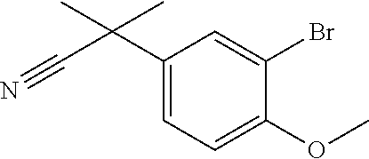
C1(C(C#N)(C)C)=CC=C(OC)C(Br)=C1
